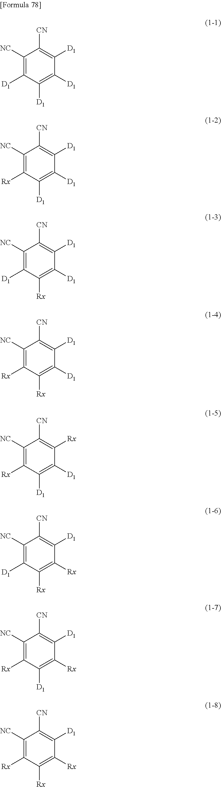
C1([NC])=C([D1])C([D1])=C([D1])C([D1])=C1[CN].C1([NC])=C([Rx])C([D1])=C([D1])C([D1])=C1[CN].C1([NC])=C([D1])C([Rx])=C([D1])C([D1])=C1[CN].C1([NC])=C([Rx])C([Rx])=C([D1])C([D1])=C1[CN].C1([NC])=C([Rx])C([D1])=C([D1])C([Rx])=C1[CN].C1([NC])=C([D1])C([Rx])=C([Rx])C([D1])=C1[CN].C1([NC])=C([Rx])C([D1])=C([Rx])C([D1])=C1[CN].C1([NC])=C([Rx])C([Rx])=C([Rx])C([D1])=C1[CN]
